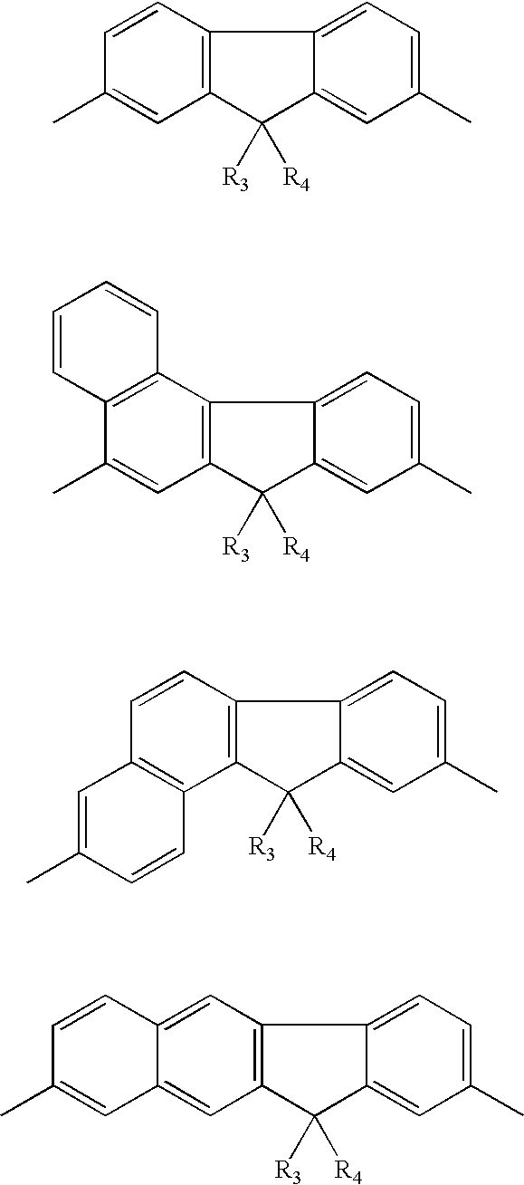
C12=C(C=CC(C)=C1)C1=CC=C(C)C=C1C2([R4])[R3].C12=C(C3=C(C(C)=C1)C=CC=C3)C1=CC=C(C)C=C1C2([R4])[R3].C12=C(C=CC3=C1C=CC(C)=C3)C1=CC=C(C)C=C1C2([R4])[R3].C12=C(C=C3C(=C1)C=C(C)C=C3)C1=CC=C(C)C=C1C2([R4])[R3]
